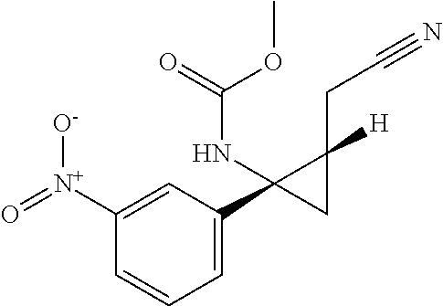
C1([N+](=O)[O-])=CC(C2(NC(OC)=O)CC2([H])CC#N)=CC=C1
